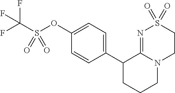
C1(C2=CC=C(OS(C(F)(F)F)(=O)=O)C=C2)CCCN2C1=NS(=O)(=O)CC2
